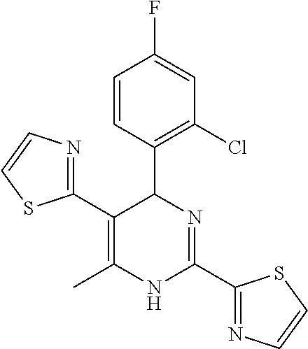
C1=CC(C2C(C3=NC=CS3)=C(C)NC(C3=NC=CS3)=N2)=C(Cl)C=C1F
